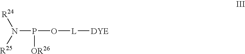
N(P(O[L][DYE])[OR26])([R25])[R24]
